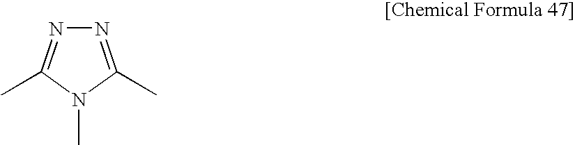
N1=C(C)N(C)C(C)=N1
